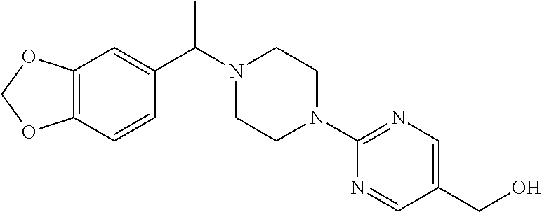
C12=C(C=CC(C(N3CCN(C4=NC=C(CO)C=N4)CC3)C)=C1)OCO2
